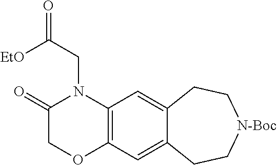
C1(=O)COC2=C(N1CC(=O)[EtO])C=C1C(=C2)CC[N-Boc]CC1
